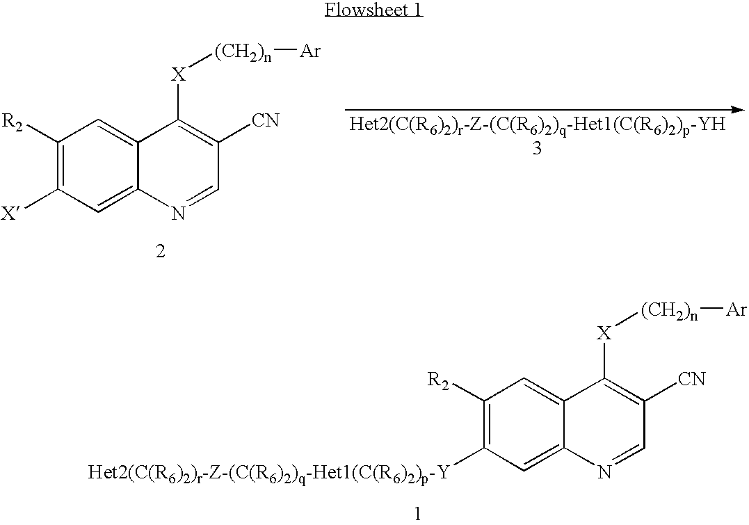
C1([R2])=C([Het2(C(R6)2)r-Z-(C(R6)2)q-Het1(C(R6)2)p-Y])C=C2C(=C1)C([X][(CH2)n][Ar])=C([CN])C=N2.C1([R2])=C([X])C=C2C(=C1)C([X][(CH2)n][Ar])=C([CN])C=N2
